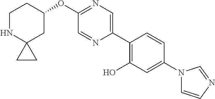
O(C1=NC=C(C2=C(O)C=C(N3C=CN=C3)C=C2)N=C1)C1CCNC2(C1)CC2
